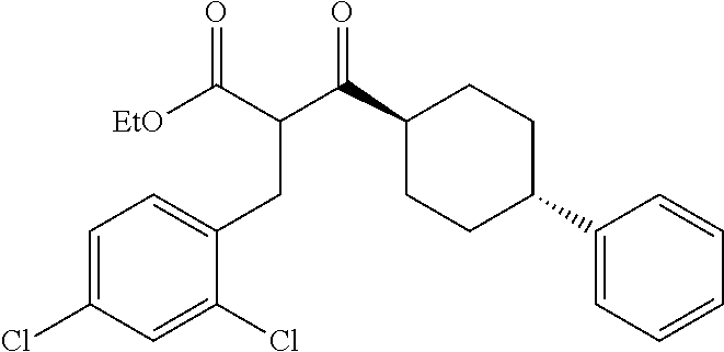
C1(C(C(CC2=CC=C(Cl)C=C2Cl)C(=O)[EtO])=O)CCC(C2=CC=CC=C2)CC1
